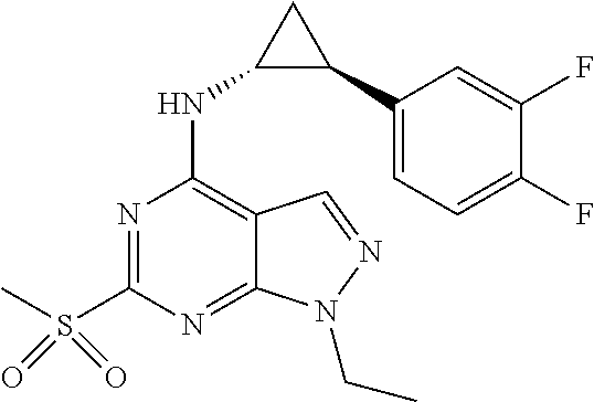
N1=C(S(C)(=O)=O)N=C2C(=C1NC1C(C3=CC=C(F)C(F)=C3)C1)C=NN2CC
